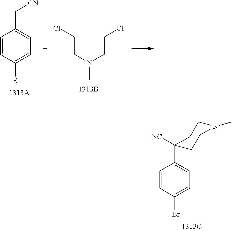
C1=CC(Br)=CC=C1C1([NC])CCN(C)CC1.C1=CC(Br)=CC=C1C[CN].N(C)(CCCl)CCCl
